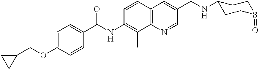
C(OC1=CC=C(C(NC2=C(C)C3=C(C=C2)C=C(CNC2CCS(=O)CC2)C=N3)=O)C=C1)C1CC1
